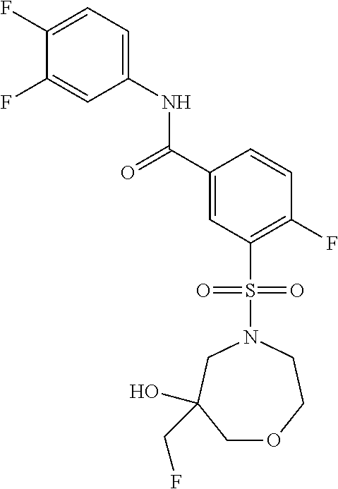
C1(F)=CC=C(NC(C2=CC(S(N3CC(O)(CF)COCC3)(=O)=O)=C(F)C=C2)=O)C=C1F
